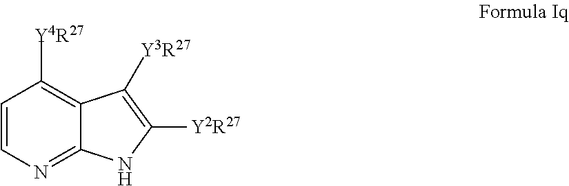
C1=CN=C2C(=C1[Y4R27])C([Y3R27])=C([Y2R27])N2
